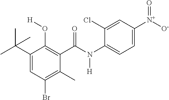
C1(C(C)(C)C)=CC(Br)=C(C)C(C(N(C2=CC=C([N+]([O-])=O)C=C2Cl)[H])=O)=C1O[H]
